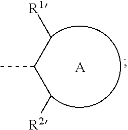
CC(C[R1])C[R2].[A]
